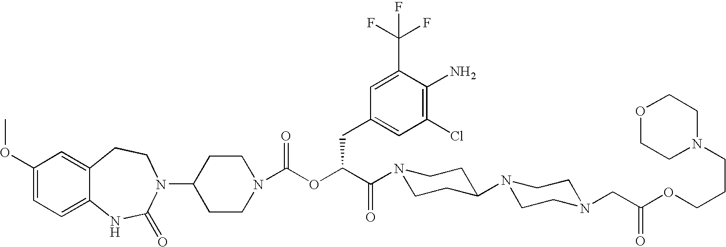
C1(OC)=CC=C2C(=C1)CCN(C1CCN(C(OC(C(N3CCC(N4CCN(CC(OCCCN5CCOCC5)=O)CC4)CC3)=O)CC3=CC(Cl)=C(N)C(C(F)(F)F)=C3)=O)CC1)C(=O)N2
